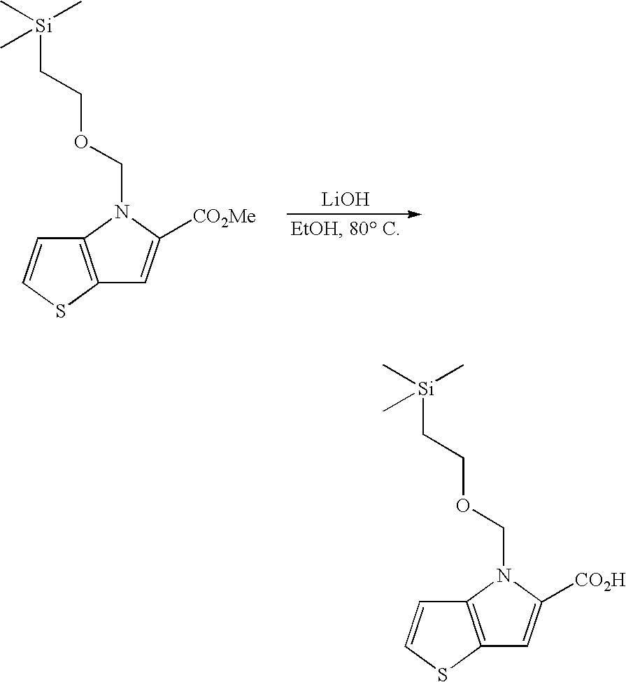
C12=C(SC=C1)C=C([CO2Me])N2COCC[Si](C)(C)C.[LiOH].C12=C(SC=C1)C=C([CO2H])N2COCC[Si](C)(C)C
